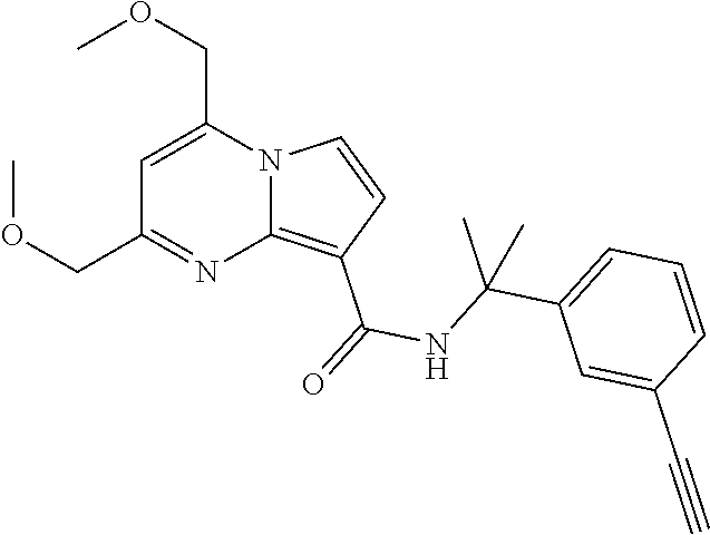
C1=C(COC)N2C(=C(C(=O)NC(C3=CC=CC(C#C)=C3)(C)C)C=C2)N=C1COC
